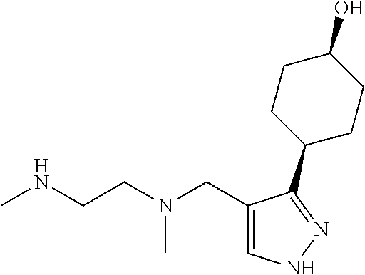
CNCCN(CC1=CNN=C1C1CCC(O)CC1)C
